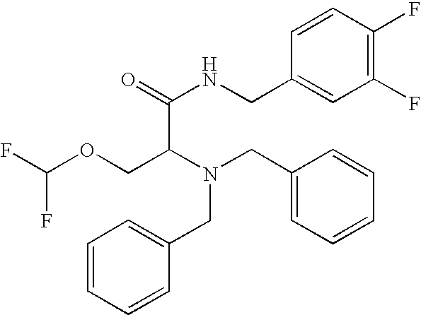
C1=CC=CC(CN(CC2=CC=CC=C2)C(COC(F)F)C(NCC2=CC(F)=C(F)C=C2)=O)=C1
